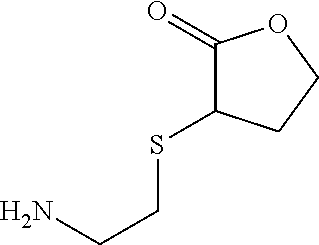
C1(=O)C(SCCN)CCO1
